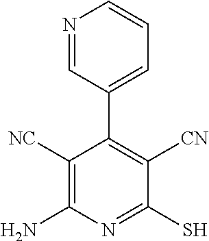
C1([NC])=C(N)N=C(S)C([CN])=C1C1=CC=CN=C1
